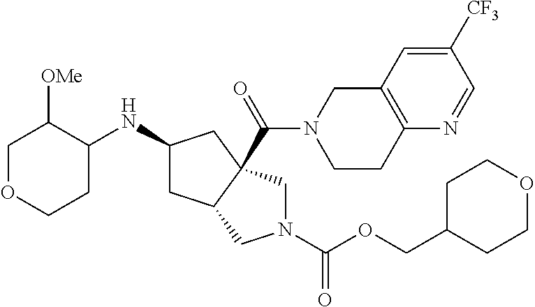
C1OCCC(NC2CC3C(C(=O)N4CCC5=C(C4)C=C([CF3])C=N5)(C2)CN(C(OCC2CCOCC2)=O)C3)C1[OMe]
